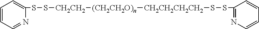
C1=CC=NC(SS[CH2CH2][(CH2CH2O)n][CH2CH2CH2CH2]SSC2=NC=CC=C2)=C1
